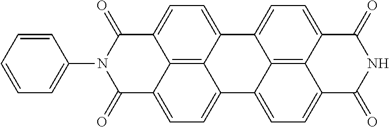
C12=C3C4=CC=C1C(=O)N(C1=CC=CC=C1)C(=O)C2=CC=C3C1=CC=C2C3=C1C4=CC=C3C(=O)NC2=O
